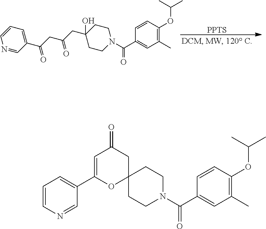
C1=CC=C(C(=O)CC(=O)CC2(O)CCN(C(=O)C3=CC(C)=C(OC(C)C)C=C3)CC2)C=N1.[PPTS].C1=CN=CC(C2=CC(=O)CC3(O2)CCN(C(C2=CC(C)=C(OC(C)C)C=C2)=O)CC3)=C1
